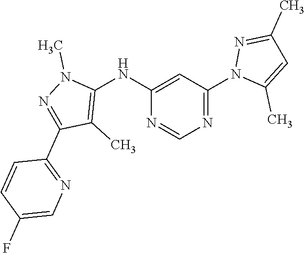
C1(NC2=CC(N3C(C)=CC(C)=N3)=NC=N2)=C(C)C(C2=NC=C(F)C=C2)=NN1C
